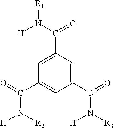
C1(C(=O)N([R3])[H])=CC(C(N([H])[R1])=O)=CC(C(=O)N([H])[R2])=C1
